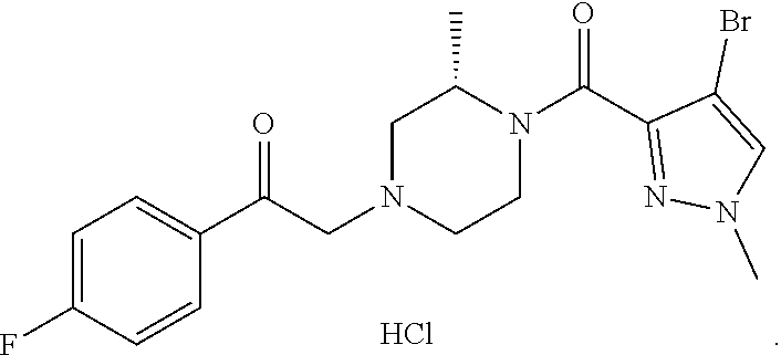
N1(C(C2=NN(C)C=C2Br)=O)CCN(CC(C2=CC=C(F)C=C2)=O)CC1C.Cl
